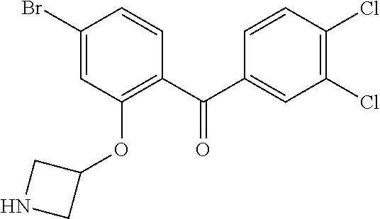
C1(C(C2=C(OC3CNC3)C=C(Br)C=C2)=O)=CC(Cl)=C(Cl)C=C1
